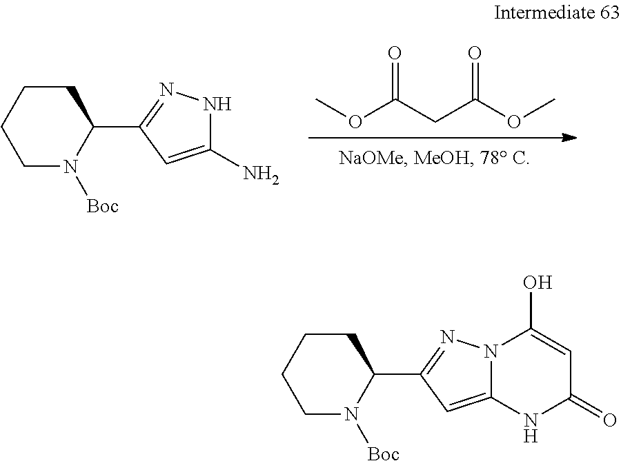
COC(CC(OC)=O)=O.[Boc]N1C(C2=NNC(N)=C2)CCCC1.[Boc]N1C(C2=NN3C(=C2)NC(=O)C=C3O)CCCC1
